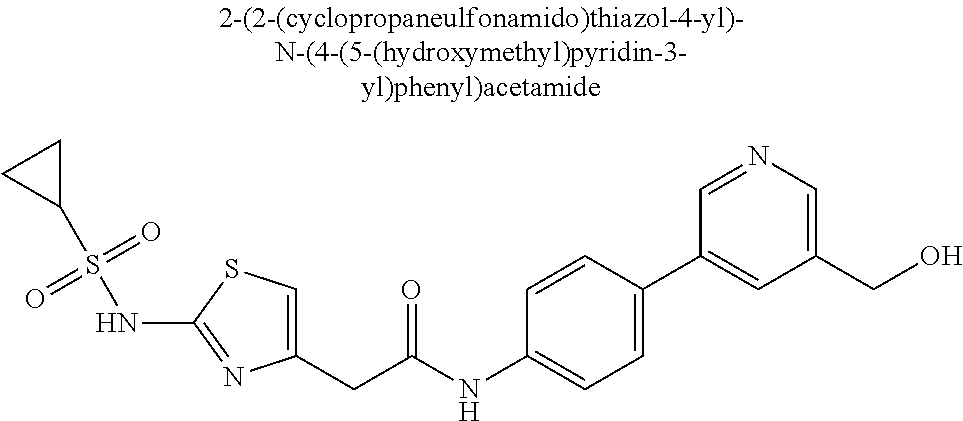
C1(CC(NC2=CC=C(C3=CC(CO)=CN=C3)C=C2)=O)=CSC(NS(C2CC2)(=O)=O)=N1
